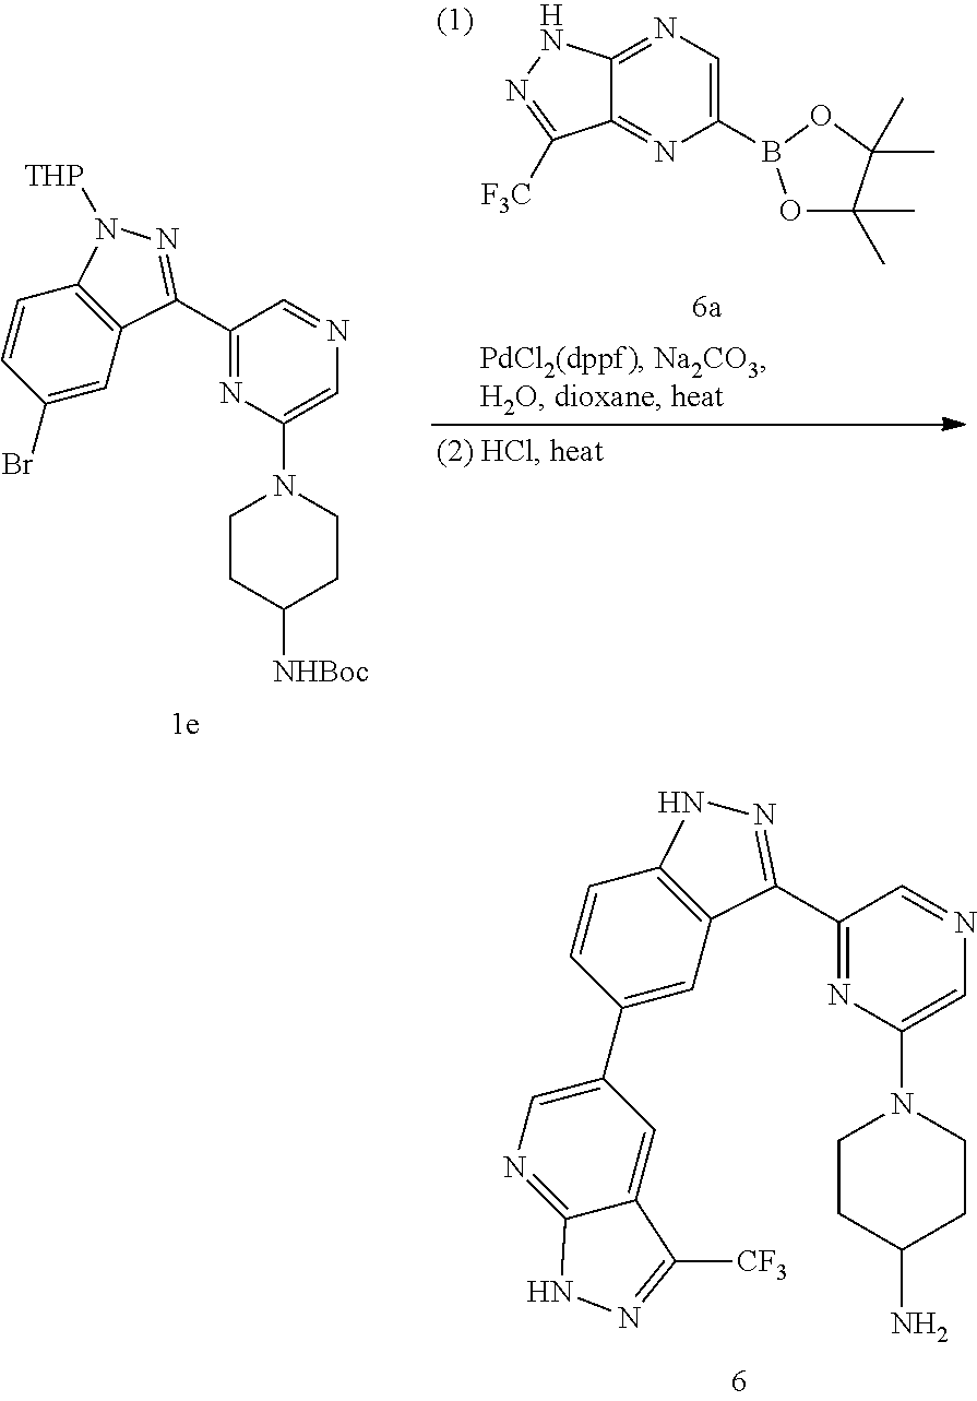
N1=C2C(=NC=C1B1OC(C)(C)C(C)(C)O1)NN=C2[F3C].C1=CC(Br)=CC2=C1N([THP])N=C2C1=NC(N2CCC([NHBoc])CC2)=CN=C1.C1=CC(C2=CN=C3C(=C2)C([CF3])=NN3)=CC2=C1NN=C2C1=NC(N2CCC(N)CC2)=CN=C1
